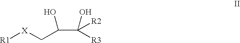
[R1][X]CC(C([R2])([R3])O)O
